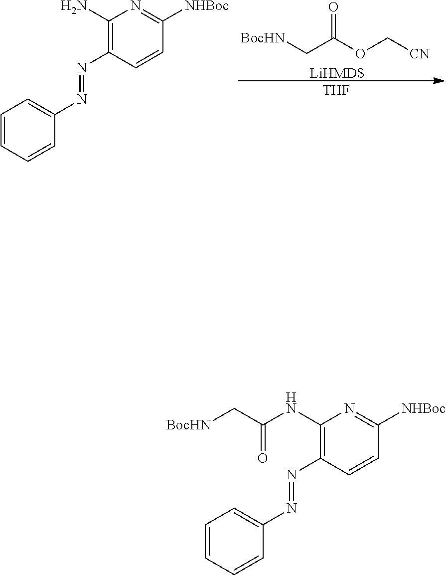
C1=CC=CC(N=NC2=C(NC(C[BocHN])=O)N=C([NHBoc])C=C2)=C1.C1=CC=CC(N=NC2=C(N)N=C([NHBoc])C=C2)=C1.[THF].[LiHMDS].[BocHN]CC(OC[CN])=O
